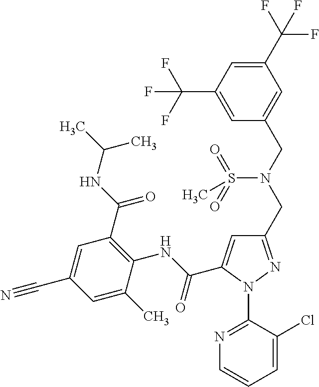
C(C1=CC(CN(CC2=CC(C(F)(F)F)=CC(C(F)(F)F)=C2)S(=O)(=O)C)=NN1C1=NC=CC=C1Cl)(NC1=C(C(NC(C)C)=O)C=C(C#N)C=C1C)=O
